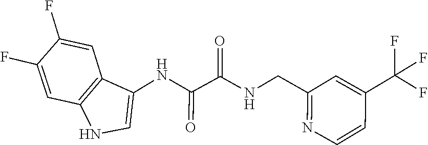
C1=C(C(F)(F)F)C=CN=C1CNC(C(NC1=CNC2=C1C=C(F)C(F)=C2)=O)=O
